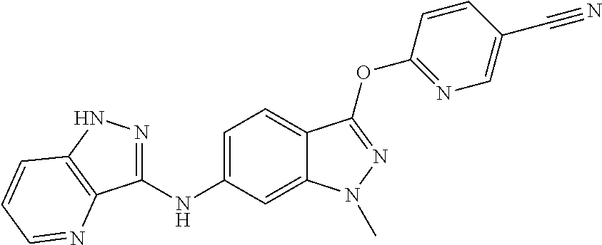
C1(NC2=CC=C3C(=C2)N(C)N=C3OC2=NC=C(C#N)C=C2)=NNC2=C1N=CC=C2
